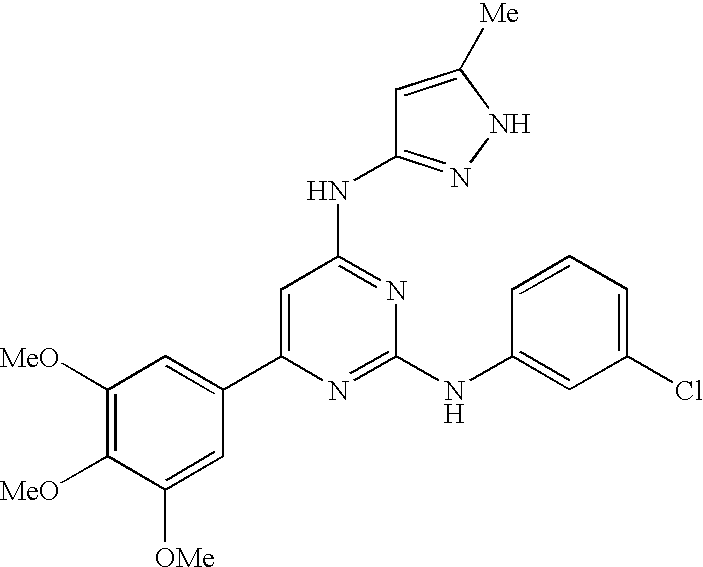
C1=C(C2=CC([MeO])=C([MeO])C([OMe])=C2)N=C(NC2=CC(Cl)=CC=C2)N=C1NC1=NNC([Me])=C1
